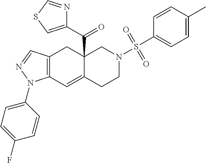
C12=C(C=C3C(C(C4=CSC=N4)=O)(C1)CN(S(=O)(=O)C1=CC=C(C)C=C1)CC3)N(C1=CC=C(F)C=C1)N=C2
